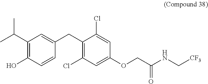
C1(Cl)=C(CC2=CC(C(C)C)=C(O)C=C2)C(Cl)=CC(OCC(NC[CF3])=O)=C1
